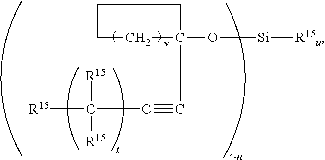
C([R15])(C#CC1(O[Si][R15u])CCCC1)([R15])[R15]
